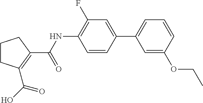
C1CCC(C(NC2=C(F)C=C(C3=CC=CC(OCC)=C3)C=C2)=O)=C1C(O)=O
